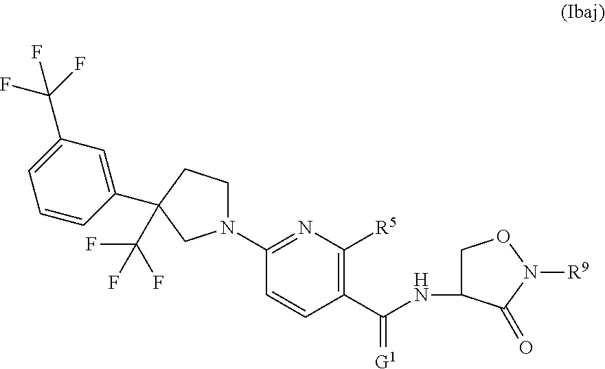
C(NC1CON([R9])C1=O)(C1=C([R5])N=C(N2CCC(C3=CC(C(F)(F)F)=CC=C3)(C(F)(F)F)C2)C=C1)=[G1]
